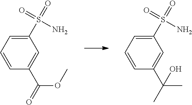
C1=CC(C(=O)OC)=CC(S(=O)(N)=O)=C1.C1=CC(C(C)(C)O)=CC(S(=O)(N)=O)=C1
